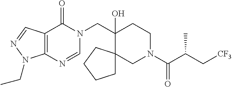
C(C1(O)CCN(C(C(C[CF3])C)=O)CC12CCCC2)N1C(=O)C2=C(N=C1)N(CC)N=C2
